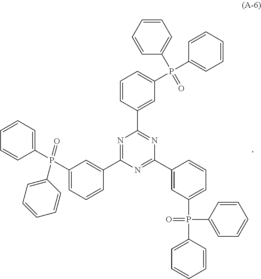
N1=C(C2=CC(P(C3=CC=CC=C3)(=O)C3=CC=CC=C3)=CC=C2)N=C(C2=CC(P(C3=CC=CC=C3)(C3=CC=CC=C3)=O)=CC=C2)N=C1C1=CC(P(C2=CC=CC=C2)(C2=CC=CC=C2)=O)=CC=C1
